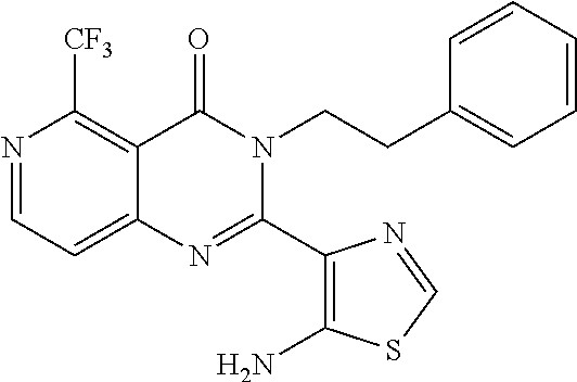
N1=CC=C2C(=C1[CF3])C(=O)N(CCC1=CC=CC=C1)C(C1=C(N)SC=N1)=N2
